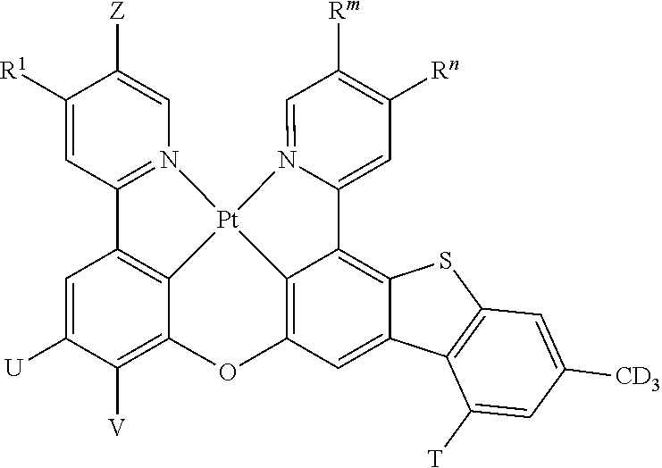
C1([R1])=CC2=N(C=C1[Z])[Pt]13C4=C2C=C([U])C([V])=C4OC2=C1C(=C1C(=C2)C2=C(S1)C=C([CD3])C=C2[T])C1=CC([Rn])=C([Rm])C=N13
